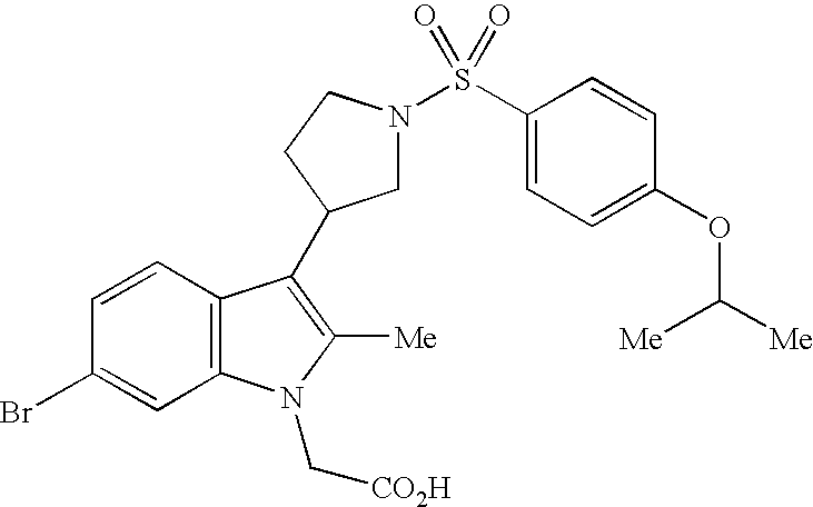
C1N(S(C2=CC=C(OC([Me])[Me])C=C2)(=O)=O)CCC1C1=C([Me])N(C[CO2H])C2=C1C=CC(Br)=C2
